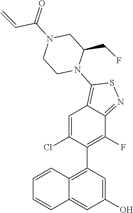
C1(C2=C(F)C3=NSC(N4C(CF)CN(C(=O)C=C)CC4)=C3C=C2Cl)=C2C(=CC(O)=C1)C=CC=C2
